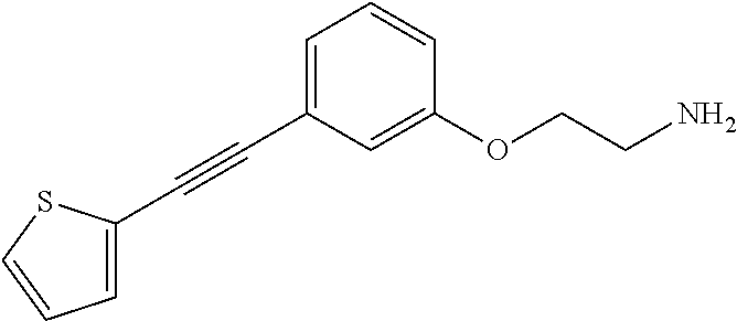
C(#CC1=CC=CC(OCCN)=C1)C1=CC=CS1
